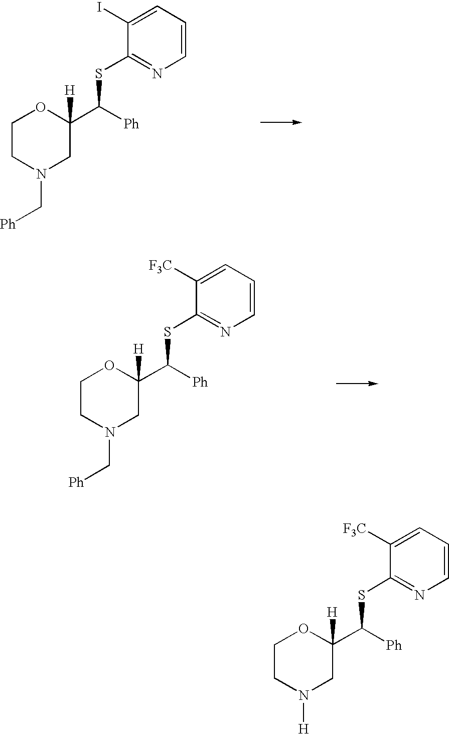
C1CN(C[Ph])CC(C([Ph])SC2=NC=CC=C2I)([H])O1.C1CN(C[Ph])CC(C([Ph])SC2=NC=CC=C2[F3C])([H])O1.C1CN([H])CC(C([Ph])SC2=NC=CC=C2[F3C])([H])O1
